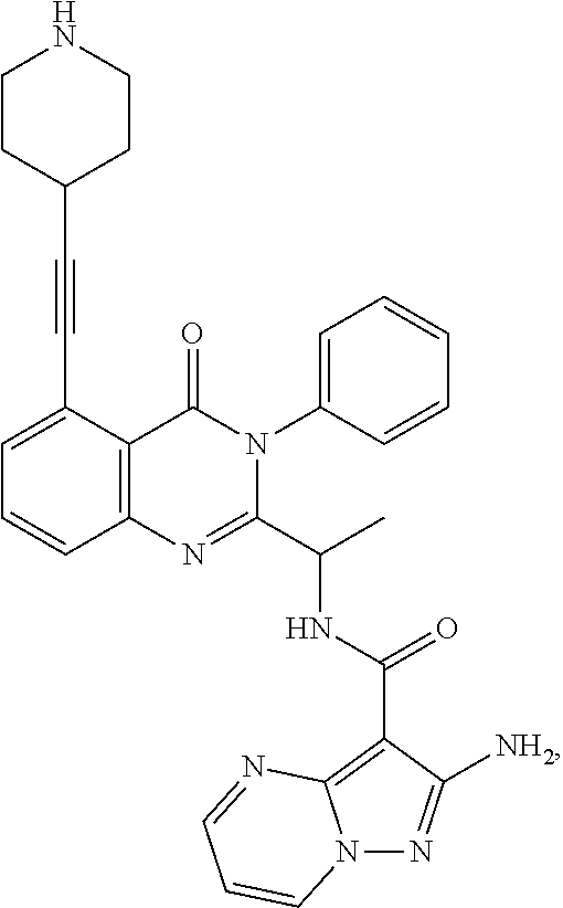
C1=C(C#CC2CCNCC2)C2=C(C=C1)N=C(C(C)NC(=O)C1=C3N(N=C1[NH2])C=CC=N3)N(C1=CC=CC=C1)C2=O
